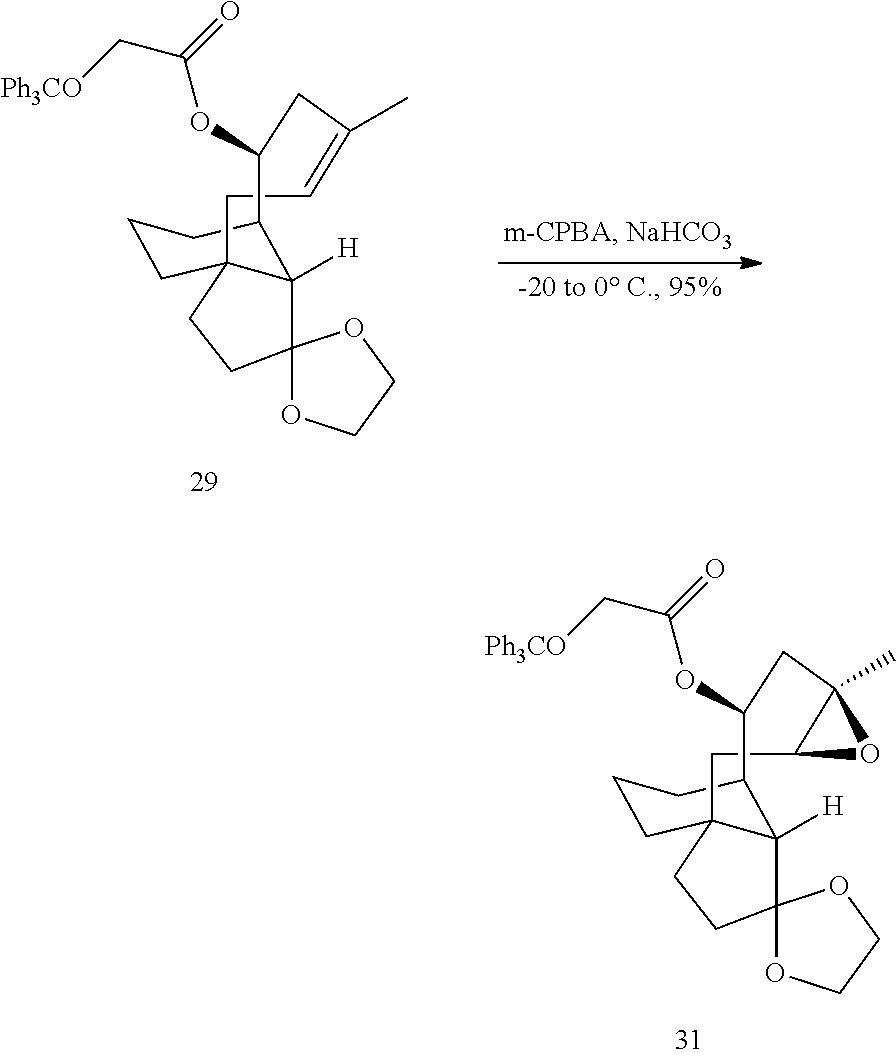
[H]C12C3(CCC14CCCC2C(OC(C[Ph3CO])=O)CC1(C)C(C4)O1)OCCO3.[H]C12C3(CCC14CCCC2C(OC(C[Ph3CO])=O)CC(C)=CC4)OCCO3
